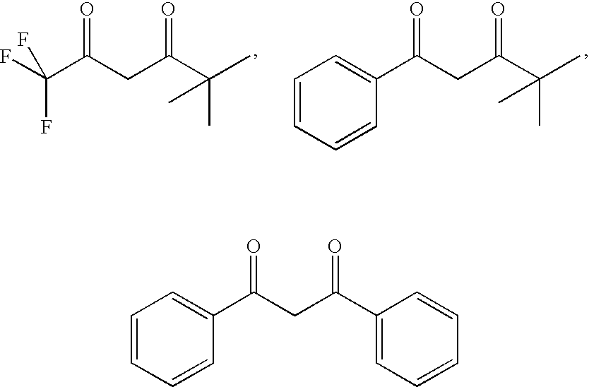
C1(C(CC(C2=CC=CC=C2)=O)=O)=CC=CC=C1.C(C(CC(C(C)(C)C)=O)=O)(F)(F)F.C1(C(CC(C(C)(C)C)=O)=O)=CC=CC=C1
